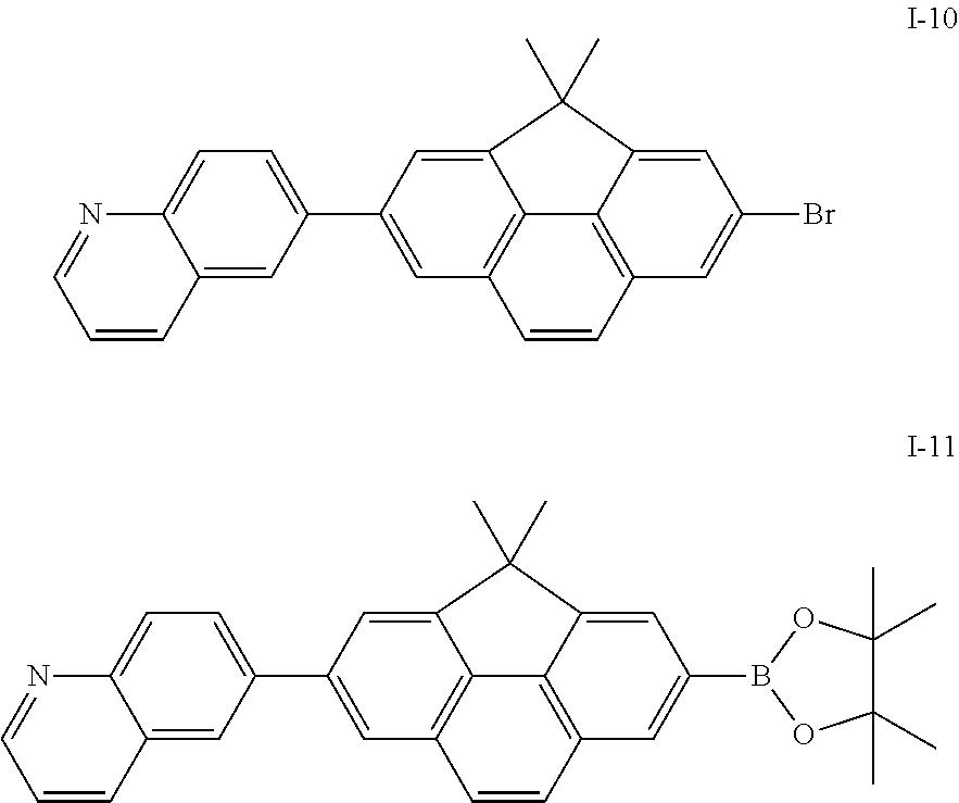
C1=CC2=CC(C3=CC4=C5C(=C3)C(C)(C)C3=CC(Br)=CC(=C53)C=C4)=CC=C2N=C1.C1=CC2=CC(C3=CC4=C5C(=C3)C(C)(C)C3=CC(B6OC(C)(C)C(C)(C)O6)=CC(=C53)C=C4)=CC=C2N=C1
